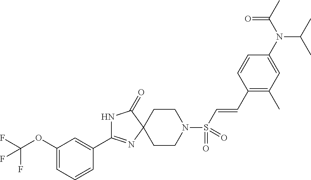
C1(OC(F)(F)F)=CC=CC(C2=NC3(C(=O)N2)CCN(S(C=CC2=C(C)C=C(N(C(C)C)C(C)=O)C=C2)(=O)=O)CC3)=C1
